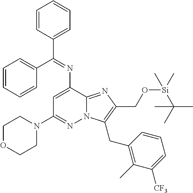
N12C(=NC(CO[Si](C)(C(C)(C)C)C)=C1CC1=C(C)C([CF3])=CC=C1)C(N=C(C1=CC=CC=C1)C1=CC=CC=C1)=CC(N1CCOCC1)=N2
